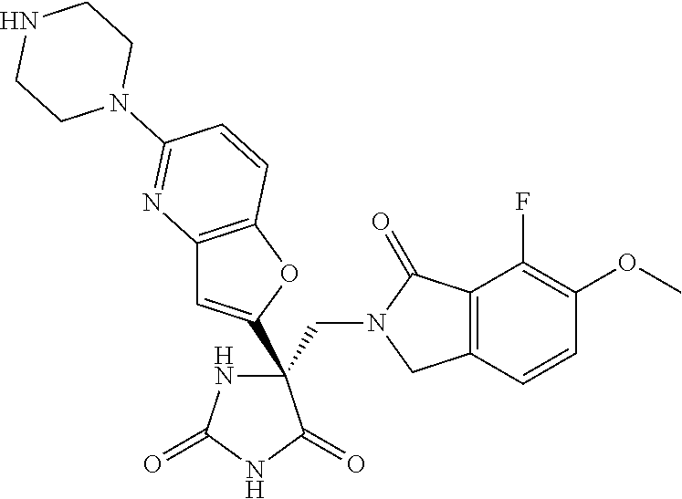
C(C1(C2=CC3=C(O2)C=CC(N2CCNCC2)=N3)NC(=O)NC1=O)N1CC2=C(C1=O)C(F)=C(OC)C=C2
